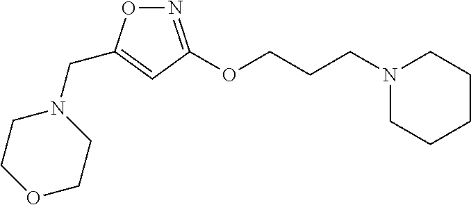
C1N(CC2=CC(OCCCN3CCCCC3)=NO2)CCOC1
